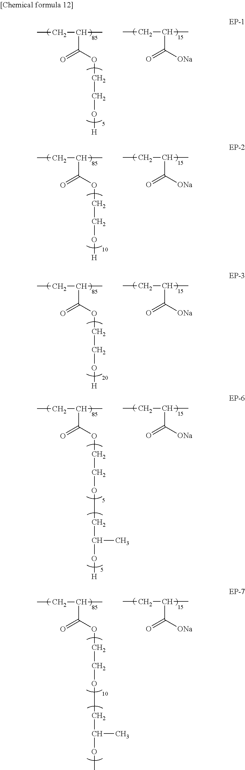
CCC(C)C(=O)OCCO[H].CCC(C)C(=O)[ONa].CCC(C)C(=O)OCCO[H].CCC(C)C(=O)[ONa].CCC(C)C(=O)OCCO[H].CCC(C)C(=O)[ONa].CCC(C)C(=O)OCCOCC(C)O[H].CCC(C)C(=O)[ONa].CCC(C)C(=O)OCCOCC(C)OC.CCC(C)C(=O)[ONa]
